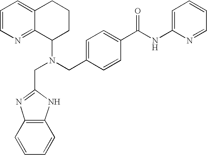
C1=CN=C2C(=C1)CCCC2N(CC1=CC=C(C(NC2=CC=CC=N2)=O)C=C1)CC1=NC2=C(C=CC=C2)N1
